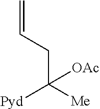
C(C([Me])([Pyd])[OAc])C=C
